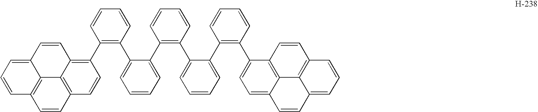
C1=CC(C2=CC=CC=C2C2=C(C3=CC=CC=C3C3=C(C4=CC=C5C6=C4C=CC4=C6C(=CC=C4)C=C5)C=CC=C3)C=CC=C2)=C(C2=C3C4=C(C=C2)C=CC2=C4C(=CC=C2)C=C3)C=C1
